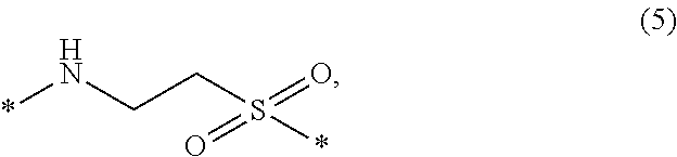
N(*)CCS(=O)(=O)*
